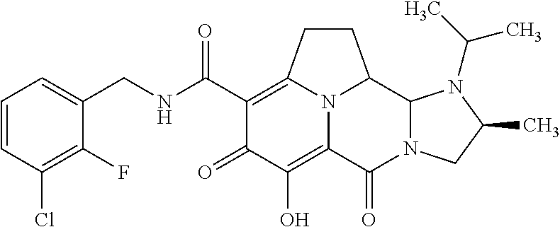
C1(CNC(C2=C3CCC4C5N(C(=O)C(=C(O)C2=O)N34)CC(C)N5C(C)C)=O)=CC=CC(Cl)=C1F
